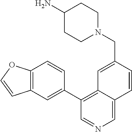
N1(CC2=CC3=C(C4=CC5=C(C=C4)OC=C5)C=NC=C3C=C2)CCC(N)CC1
